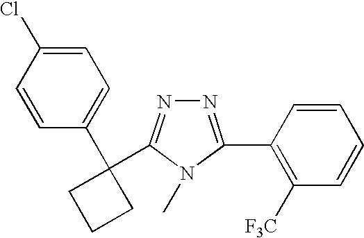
C1=CC(Cl)=CC=C1C1(C2=NN=C(C3=C([F3C])C=CC=C3)N2C)CCC1
